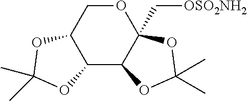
O1CC2C(C3C1(C[OSO2NH2])OC(C)(C)O3)OC(C)(C)O2
